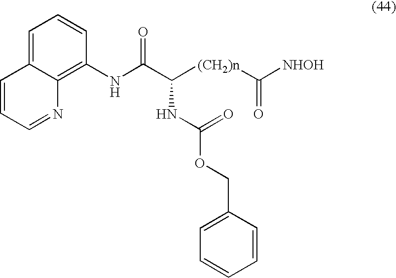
C1=C2C(=C(NC(C([(CH2)n]C([NHOH])=O)NC(=O)OCC3=CC=CC=C3)=O)C=C1)N=CC=C2
